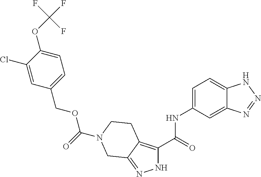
C1=C(OC(F)(F)F)C(Cl)=CC(COC(=O)N2CCC3=C(C(=O)NC4=CC=C5C(=C4)N=NN5)NN=C3C2)=C1
